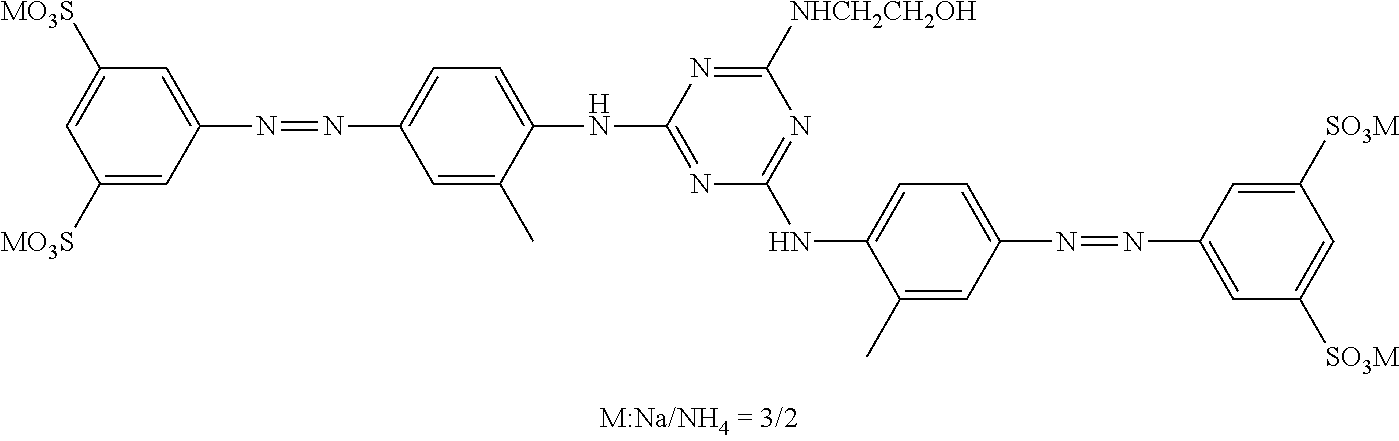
C1([MO3S])=CC([MO3S])=CC(N=NC2=CC=C(NC3=NC(NC4=CC=C(N=NC5=CC([SO3M])=CC([SO3M])=C5)C=C4C)=NC([NHCH2CH2OH])=N3)C(C)=C2)=C1
